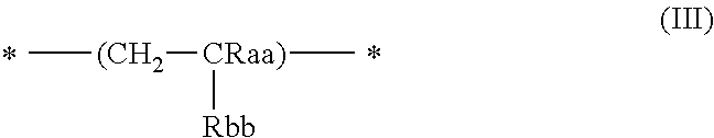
C[(CH2][CRaa)]([Rbb])C
